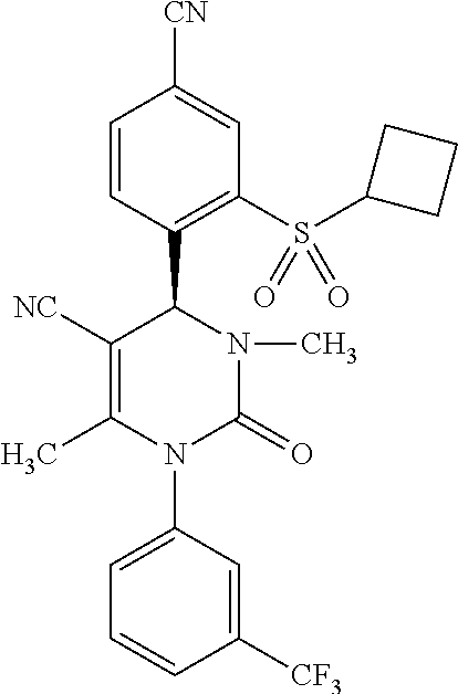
C1(C2C([NC])=C(C)N(C3=CC=CC([CF3])=C3)C(=O)N2C)=C(S(C2CCC2)(=O)=O)C=C([CN])C=C1
